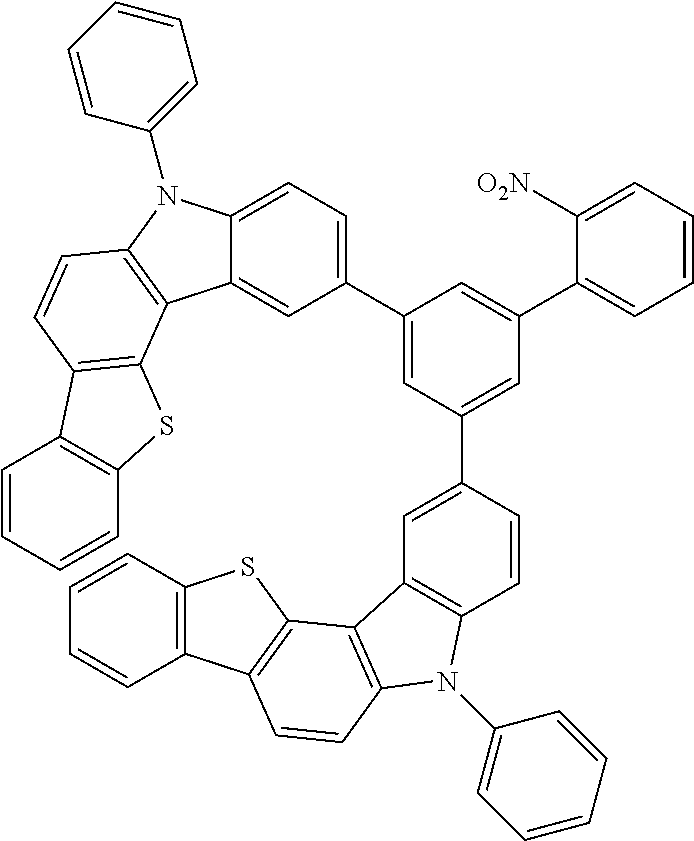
C12=CC=C(C3=CC(C4=CC5=C(C=C4)N(C4=CC=CC=C4)C4=C5C5=C(C=C4)C4=C(S5)C=CC=C4)=CC(C4=CC=CC=C4[O2N])=C3)C=C1C1=C(N2C2=CC=CC=C2)C=CC2=C1SC1=C2C=CC=C1
